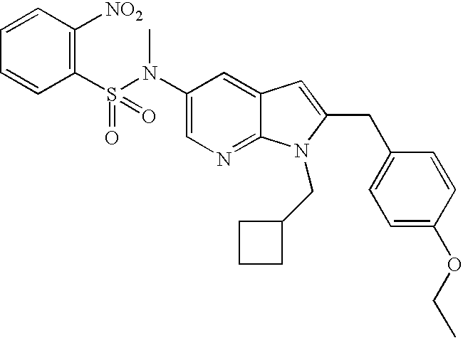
C1(N(S(C2=C([NO2])C=CC=C2)(=O)=O)C)=CN=C2C(=C1)C=C(CC1=CC=C(OCC)C=C1)N2CC1CCC1
